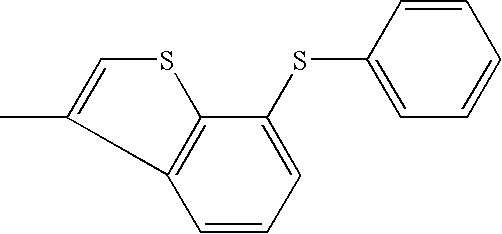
C1=CC=CC(SC2=CC=CC3=C2SC=C3C)=C1
